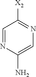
C1=C(N)N=CC([X2])=N1
